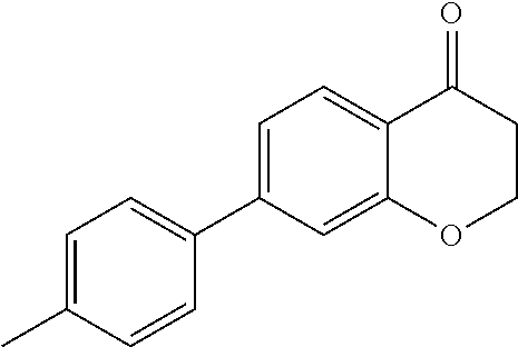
C1=C(C2=CC=C(C)C=C2)C=C2C(=C1)C(=O)CCO2
